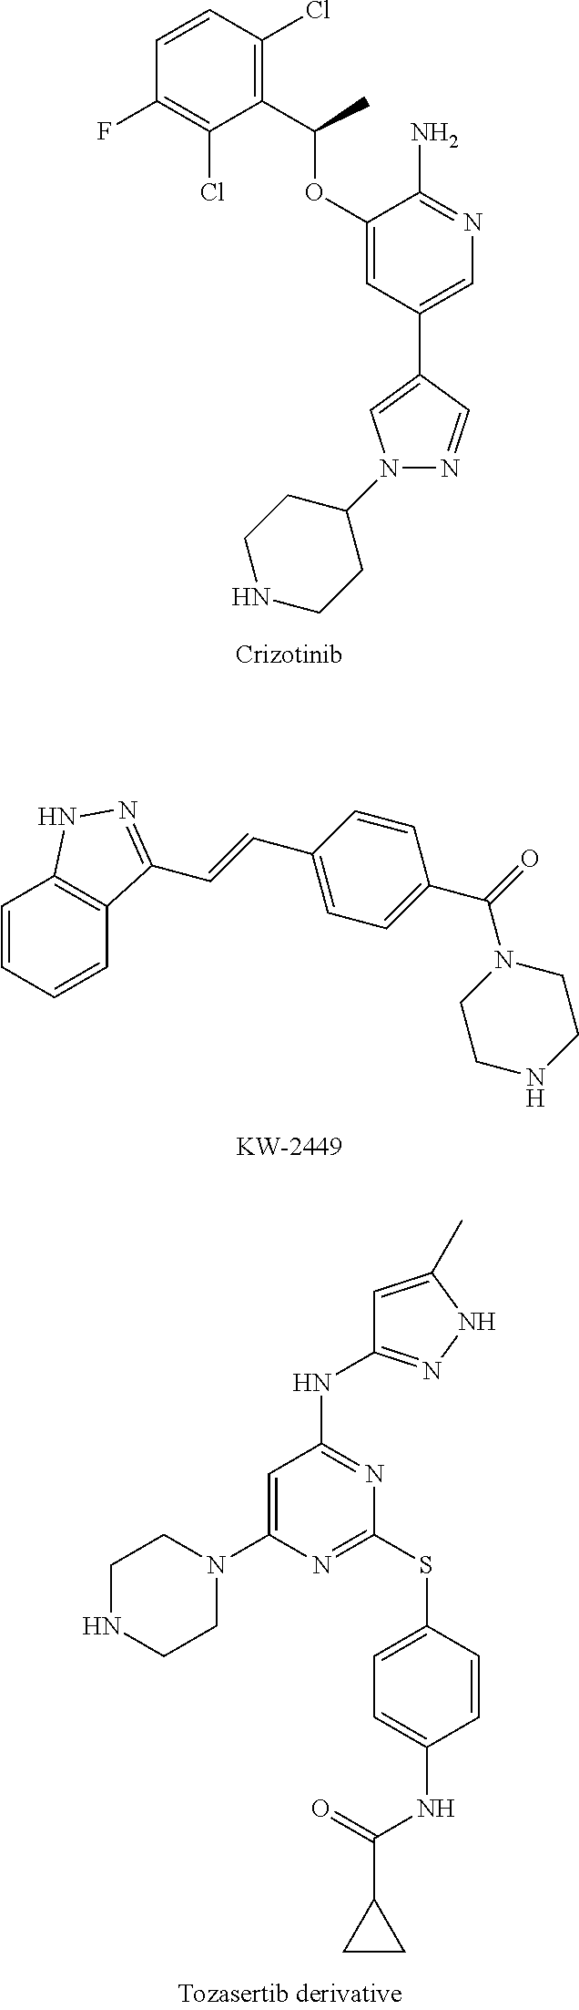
C1(OC(C)C2=C(Cl)C=CC(F)=C2Cl)=CC(C2=CN(C3CCNCC3)N=C2)=CN=C1N.C1=CC=CC2=C1NN=C2C=CC1=CC=C(C(N2CCNCC2)=O)C=C1.C1=C(N2CCNCC2)N=C(SC2=CC=C(NC(C3CC3)=O)C=C2)N=C1NC1=NNC(C)=C1
